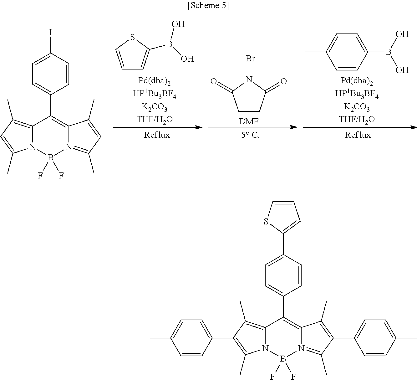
C1=CSC(B(O)O)=C1.C1CC(=O)N(Br)C1=O.[DMF].C1=CC(B(O)O)=CC=C1C.C12=C(C)C=C(C)N1B(F)(F)N1=C(C)C=C(C)C1=C2C1=CC=C(I)C=C1.C12=C(C)C(C3=CC=C(C)C=C3)=C(C)N1B(F)(F)N1=C(C)C(C3=CC=C(C)C=C3)=C(C)C1=C2C1=CC=C(C2=CC=CS2)C=C1
